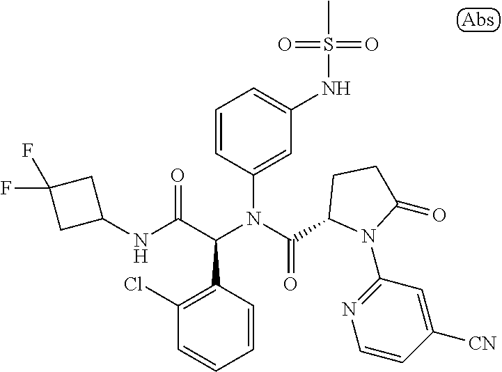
N(C(C(N(C(=O)C1N(C2=NC=CC([CN])=C2)C(=O)CC1)C1=CC(NS(=O)(=O)C)=CC=C1)C1=C(Cl)C=CC=C1)=O)C1CC(F)(F)C1
